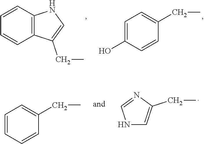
C1=C(O)C=CC(CC)=C1.C1=CC2=C(C=C1)C(CC)=CN2.N1C=C(CC)N=C1.C1=CC=CC(CC)=C1
